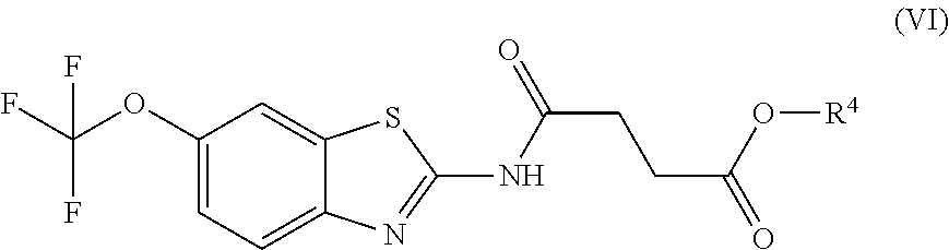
C1(OC(F)(F)F)=CC=C2C(=C1)SC(NC(=O)CCC(O[R4])=O)=N2
